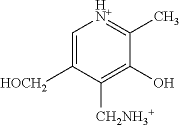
C1=C([HOCH2])C([CH2NH3+])=C(O)C(C)=[HN+]1
